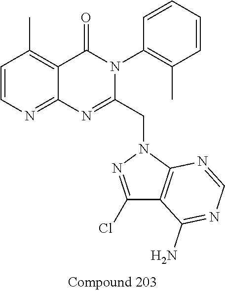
C1=CN=C2C(=C1C)C(=O)N(C1=C(C)C=CC=C1)C(CN1N=C(Cl)C3=C1N=CN=C3N)=N2
